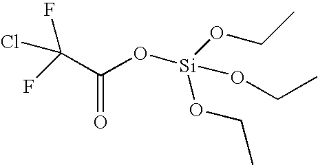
C(C(O[Si](OCC)(OCC)OCC)=O)(F)(F)Cl
